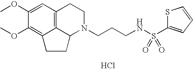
C12=C3C=C(OC)C(OC)=C1CCC2N(CCCNS(C1=CC=CS1)(=O)=O)CC3.Cl
